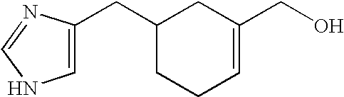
C1=C(CC2CCC=C(CO)C2)N=CN1
